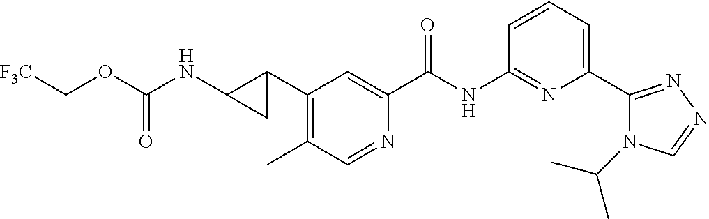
C1(C2CC2NC(=O)OC[F3C])=C(C)C=NC(C(NC2=NC(C3=NN=CN3C(C)C)=CC=C2)=O)=C1
